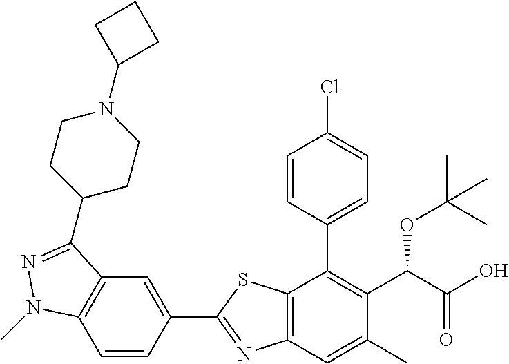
C1=CC(C2=NC3=C(S2)C(C2=CC=C(Cl)C=C2)=C(C(C(O)=O)OC(C)(C)C)C(C)=C3)=CC2=C1N(C)N=C2C1CCN(C2CCC2)CC1
